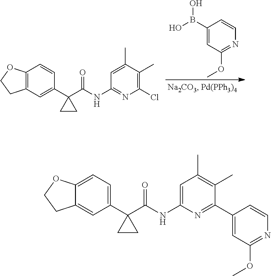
C12=CC=C(C3(C(=O)NC4=CC(C)=C(C)C(C5=CC(OC)=NC=C5)=N4)CC3)C=C1CCO2.C12=C(C=C(C3(C(=O)NC4=NC(Cl)=C(C)C(C)=C4)CC3)C=C1)CCO2.B(C1=CC(OC)=NC=C1)(O)O
